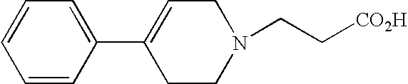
C1=CC=CC(C2=CCN(CC[CO2H])CC2)=C1
